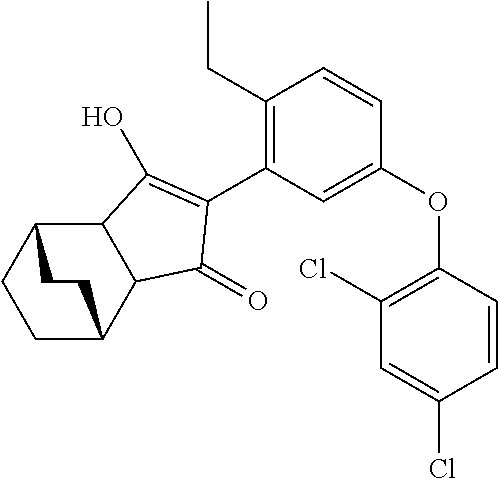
C1(CC)=C(C2=C(O)C3C(C2=O)C2CCC3CC2)C=C(OC2=C(Cl)C=C(Cl)C=C2)C=C1
